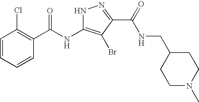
C1=CC=CC(C(NC2=C(Br)C(C(=O)NCC3CCN(C)CC3)=NN2)=O)=C1Cl
